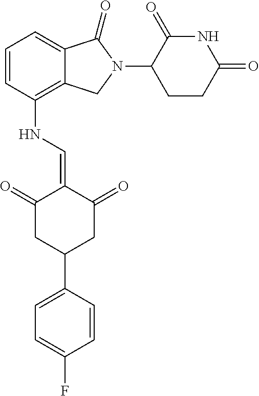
C1(NC=C2C(=O)CC(C3=CC=C(F)C=C3)CC2=O)=C2C(=CC=C1)C(=O)N(C1C(=O)NC(=O)CC1)C2
